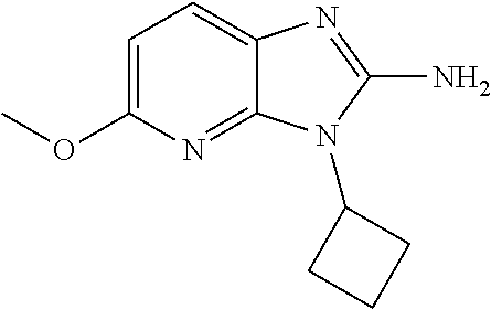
C1=C(OC)N=C2C(=C1)N=C(N)N2C1CCC1
